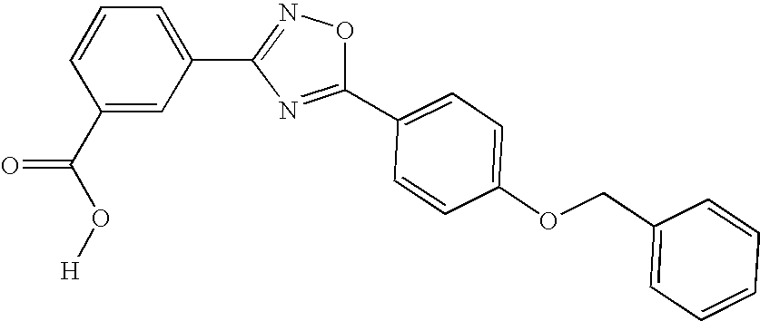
C1=CC=C(C2=NOC(C3=CC=C(OCC4=CC=CC=C4)C=C3)=N2)C=C1C(O[H])=O
